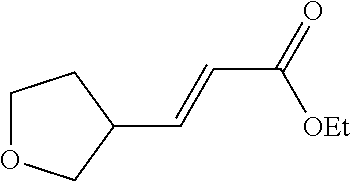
C1OCC(C=CC(=O)[OEt])C1
